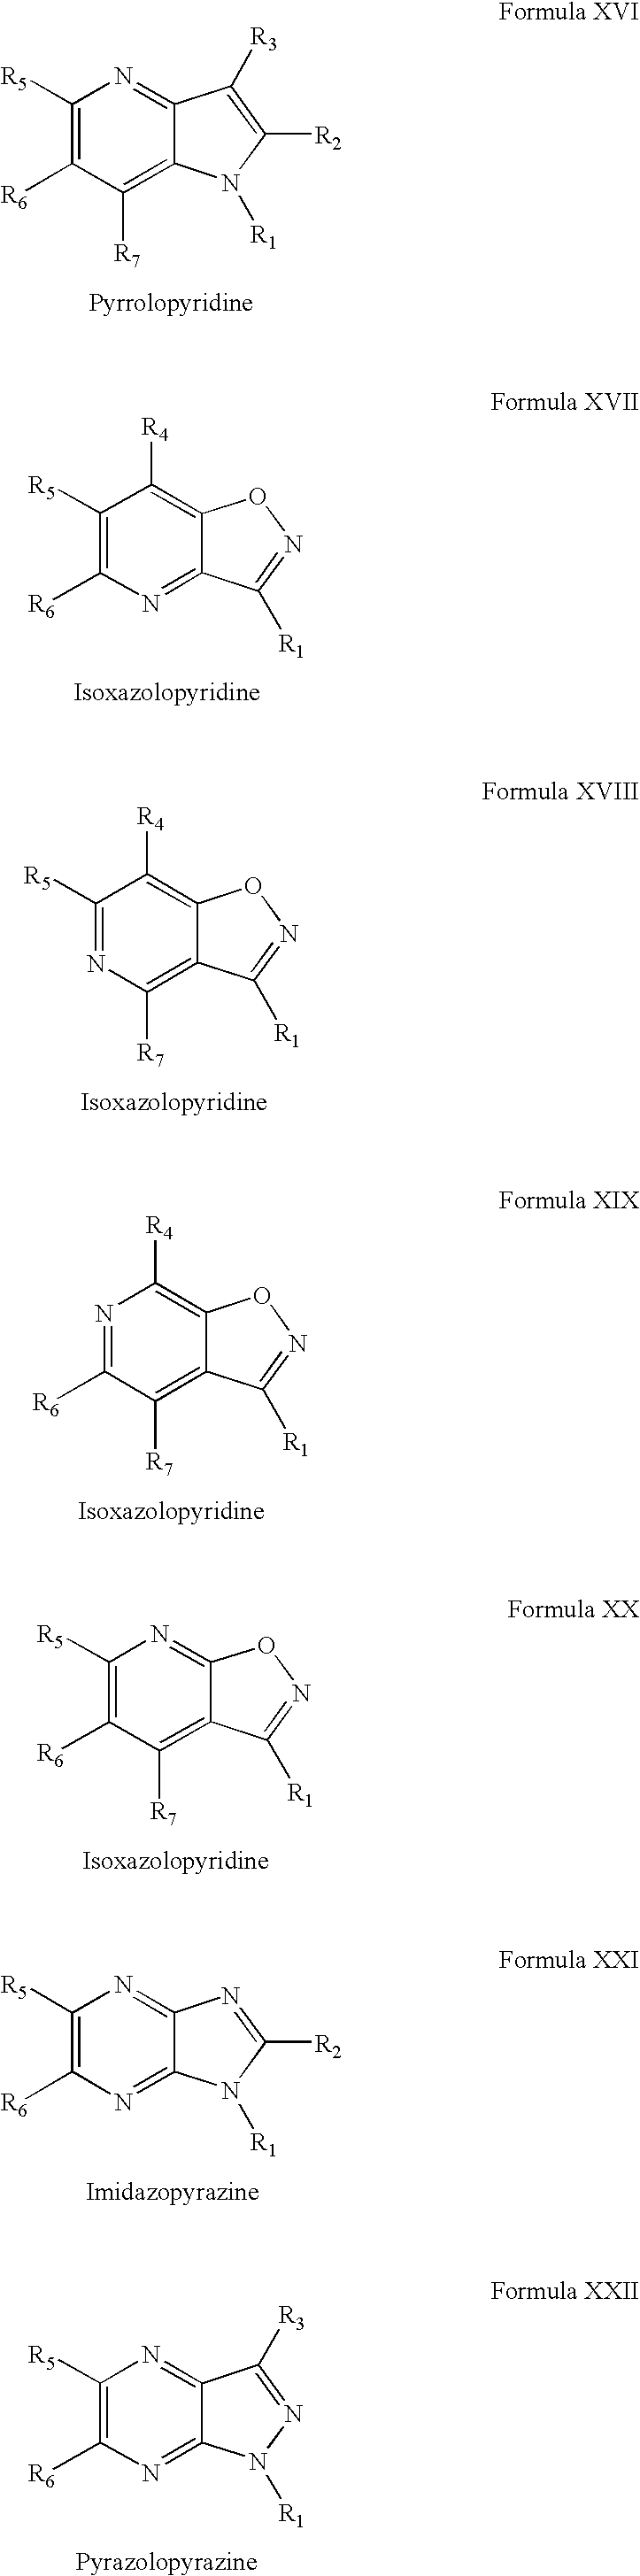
C1([R5])=NC([R7])=C2C(=C1[R4])ON=C2[R1].C1([R5])=C([R6])N=C2C(=N1)N=C([R2])N2[R1].C1([R5])=C([R6])C([R7])=C2C(=N1)C([R3])=C([R2])N2[R1].C1([R5])=C([R6])N=C2C(=C1[R4])ON=C2[R1].N1=C([R6])C([R7])=C2C(=C1[R4])ON=C2[R1].C1([R5])=C([R6])C([R7])=C2C(=N1)ON=C2[R1].C1([R5])=C([R6])N=C2C(=N1)C([R3])=NN2[R1]
